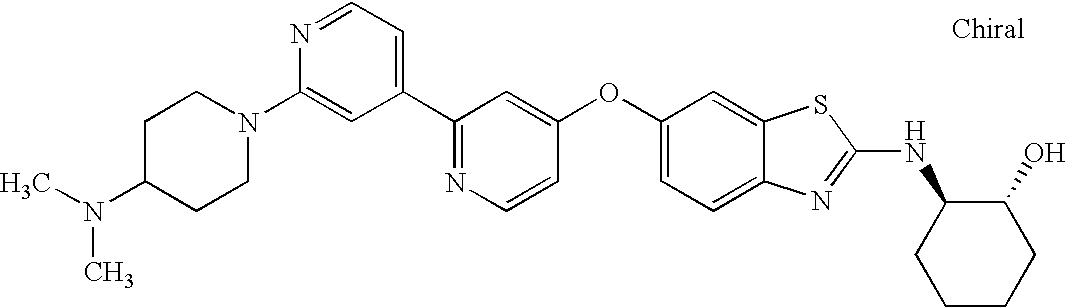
N1=C(C2=CC=NC(N3CCC(N(C)C)CC3)=C2)C=C(OC2=CC=C3C(=C2)SC(NC2CCCCC2O)=N3)C=C1
